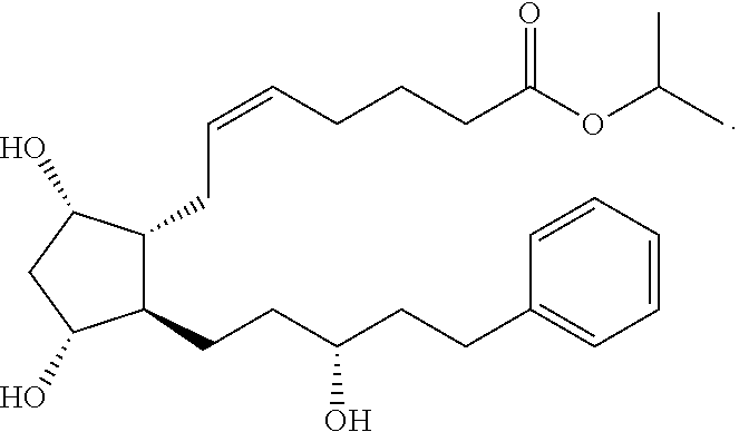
C1(CCC(CCC2=CC=CC=C2)O)C(CC=CCCCC(OC(C)C)=O)C(O)CC1O
